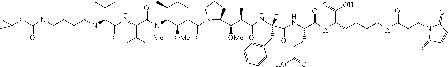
C(C(NC(C(NC(=O)C(NC(C(C([OMe])C1N(C(CC(C(N(C(C(NC(C(C(C)C)N(C)CCCCN(C(=O)OC(C)(C)C)C)=O)C(C)C)=O)[Me])C(C)CC)[OMe])=O)CCC1)C)=O)([H])CC1=CC=CC=C1)CCC(O)=O)=O)C(=O)O)CCCNC(CCN1C(=O)C=CC1=O)=O
